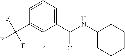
C1(F)=C(C(F)(F)F)C=CC=C1C(=O)NC1CCCCC1C
